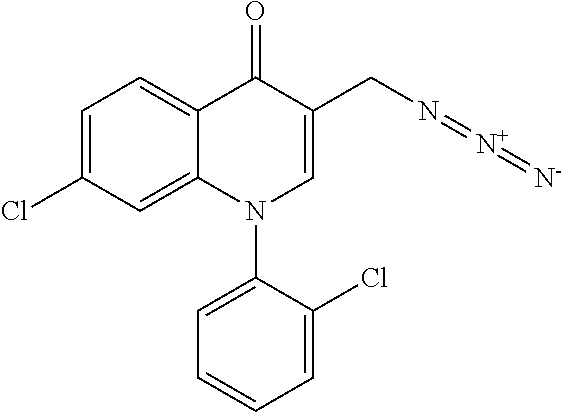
C12=CC(Cl)=CC=C1C(=O)C(CN=[N+]=[N-])=CN2C1=CC=CC=C1Cl
